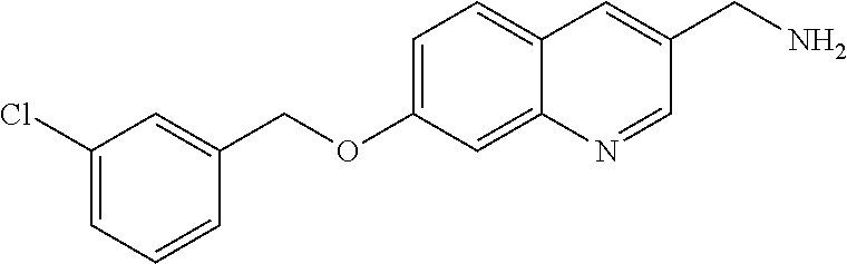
C1=C(Cl)C=C(COC2=CC=C3C(=C2)N=CC(CN)=C3)C=C1
